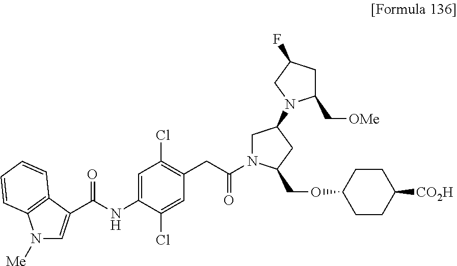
C1=C(C(NC2=CC(Cl)=C(CC(=O)N3CC(N4C(C[OMe])CC(F)C4)CC3COC3CCC([CO2H])CC3)C=C2Cl)=O)C2=C(C=CC=C2)N1[Me]
